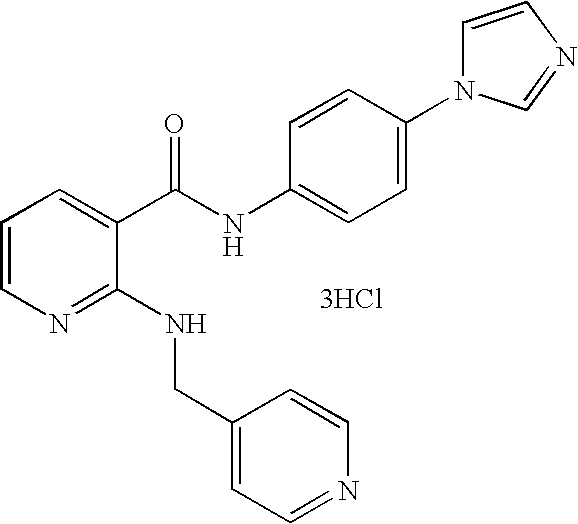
[3HCl].C1=CN=C(NCC2=CC=NC=C2)C(C(NC2=CC=C(N3C=CN=C3)C=C2)=O)=C1
